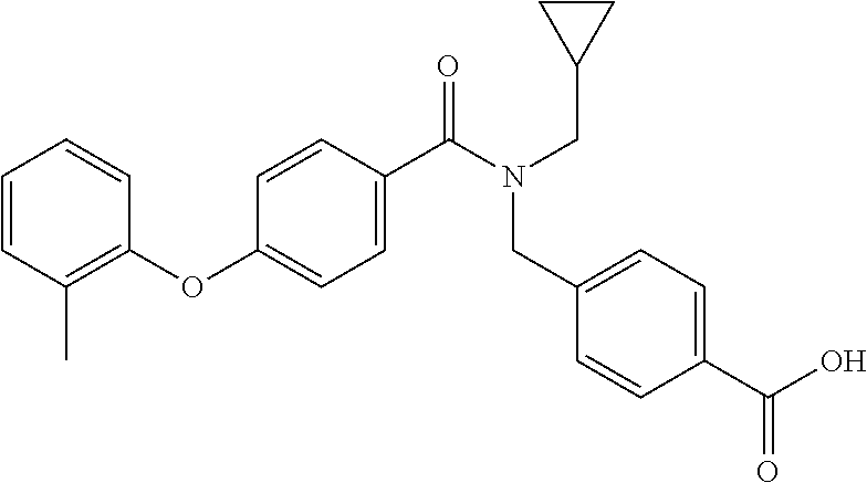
C1=CC(C)=C(OC2=CC=C(C(N(CC3CC3)CC3=CC=C(C(O)=O)C=C3)=O)C=C2)C=C1
